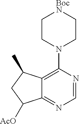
C12=NC=NC(N3CC[BocN]CC3)=C1C(C)CC2[AcO]
